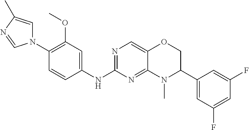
N1(C2=C(OC)C=C(NC3=NC=C4C(=N3)N(C)C(C3=CC(F)=CC(F)=C3)CO4)C=C2)C=C(C)N=C1
